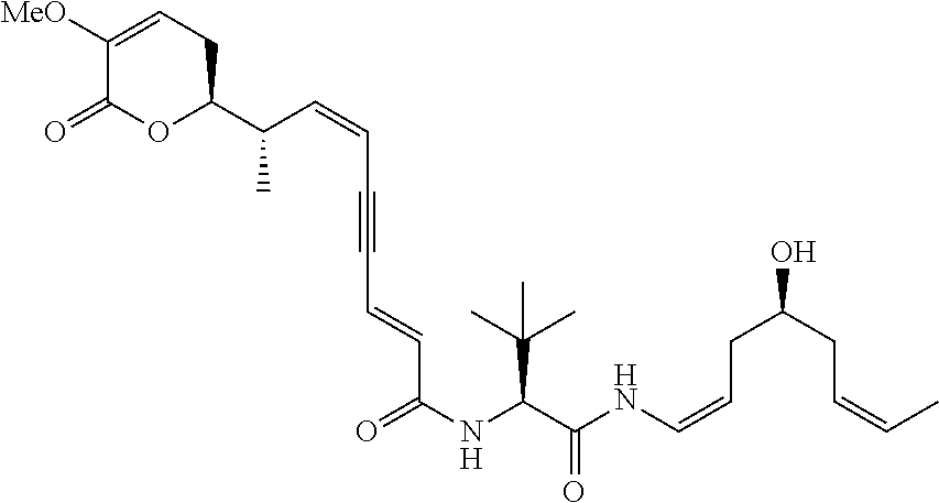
C1([MeO])=CCC(C(C=CC#CC=CC(NC(C(=O)NC=CCC(CC=CC)O)C(C)(C)C)=O)C)OC1=O
